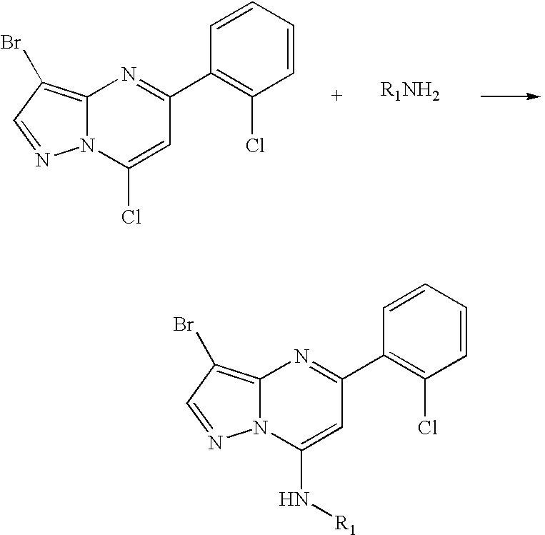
N12C(=C(Br)C=N1)N=C(C1=C(Cl)C=CC=C1)C=C2Cl.N12C(=C(Br)C=N1)N=C(C1=C(Cl)C=CC=C1)C=C2N[R1]
